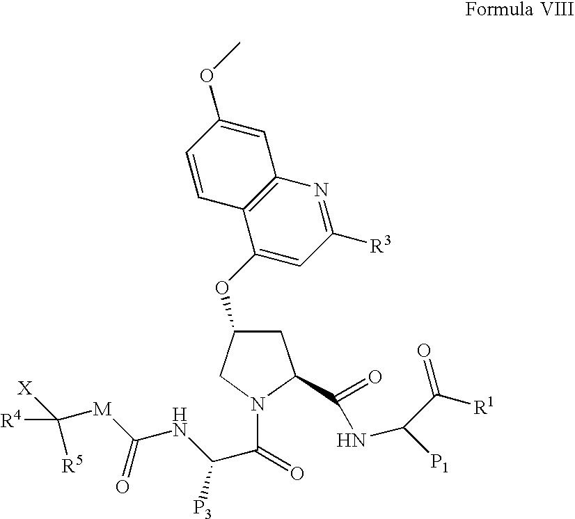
C12=C(C=CC(OC)=C1)C(OC1CC(C(=O)NC(C([R1])=O)[P1])N(C(=O)C(NC([M]C([X])([R5])[R4])=O)[P3])C1)=CC([R3])=N2
